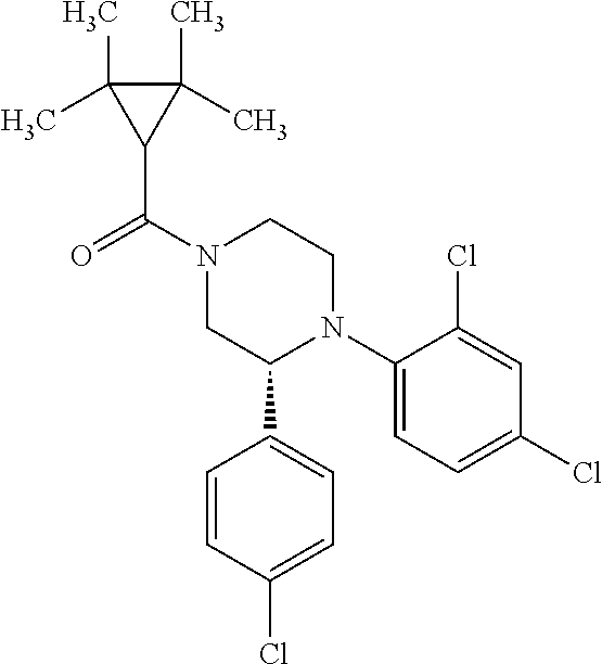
C1(N2CCN(C(C3C(C)(C)C3(C)C)=O)CC2C2=CC=C(Cl)C=C2)=CC=C(Cl)C=C1Cl
